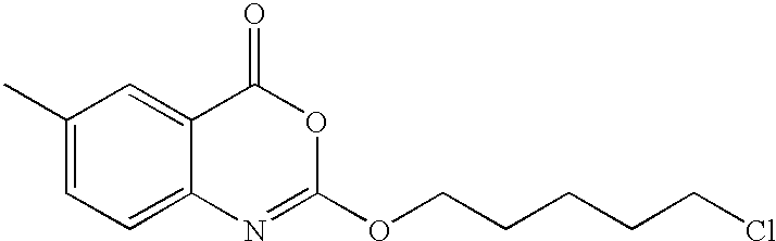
C1(C)=CC=C2C(=C1)C(=O)OC(OCCCCCCl)=N2
